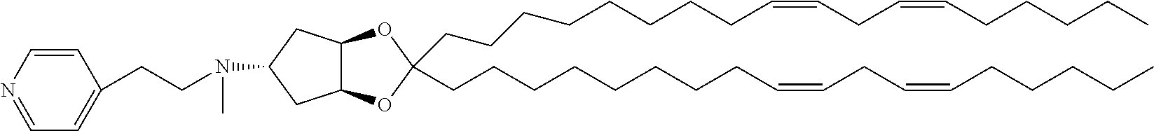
O1C(CCCCCCCCC=CCC=CCCCCC)(CCCCCCCCC=CCC=CCCCCC)OC2C1CC(N(C)CCC1=CC=NC=C1)C2
